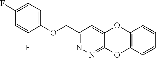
C1(COC2=CC=C(F)C=C2F)=NN=C2C(=C1)OC1=C(O2)C=CC=C1
